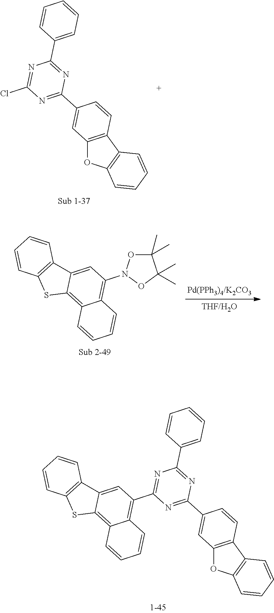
C12=C(C3=C(O1)C=CC=C3)C=CC(C1=NC(Cl)=NC(C3=CC=CC=C3)=N1)=C2.C1(C)(C)ON(C2=C3C(=C4C(=C2)C2=C(S4)C=CC=C2)C=CC=C3)OC1(C)C.C1(C2=NC(C3=CC=CC=C3)=NC(C3=CC4=C(C5=C(O4)C=CC=C5)C=C3)=N2)=C2C(=C3C(=C1)C1=C(S3)C=CC=C1)C=CC=C2
